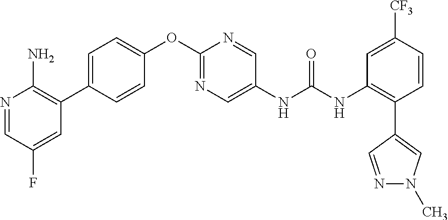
N1=CC(F)=CC(C2=CC=C(OC3=NC=C(NC(NC4=C(C5=CN(C)N=C5)C=CC([CF3])=C4)=O)C=N3)C=C2)=C1N
